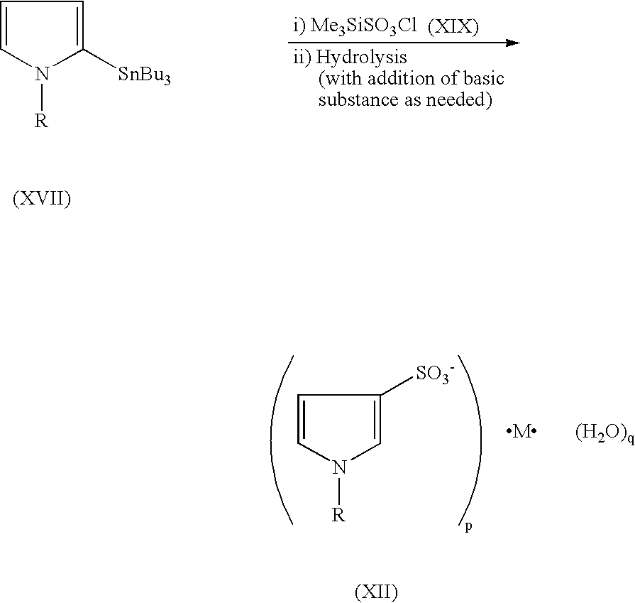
C1=CN([R])C([SnBu3])=C1.C1=CN([R])C=C1[SO3-]
